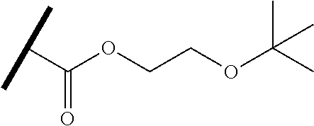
C(C(OCCOC(C)(C)C)=O)(C)C
